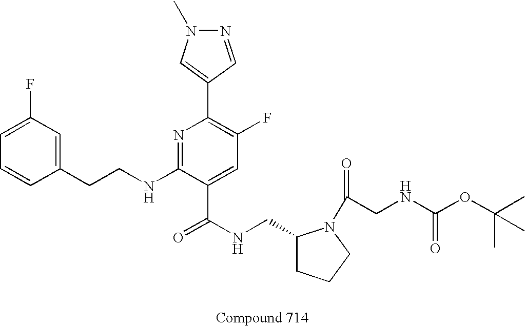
C1=CC(CCNC2=NC(C3=CN(C)N=C3)=C(F)C=C2C(NCC2CCCN2C(CNC(OC(C)(C)C)=O)=O)=O)=CC(F)=C1
